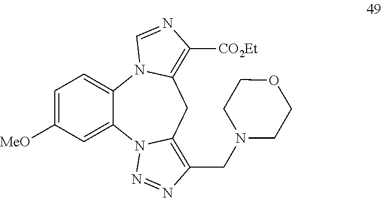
C1=C([MeO])C=C2C(=C1)N1C(=C([CO2Et])N=C1)CC1=C(CN3CCOCC3)N=NN21
